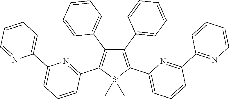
C1=CC=NC(C2=CC=CC(C3=C(C4=CC=CC=C4)C(C4=CC=CC=C4)=C(C4=CC=CC(C5=NC=CC=C5)=N4)[Si]3(C)C)=N2)=C1
